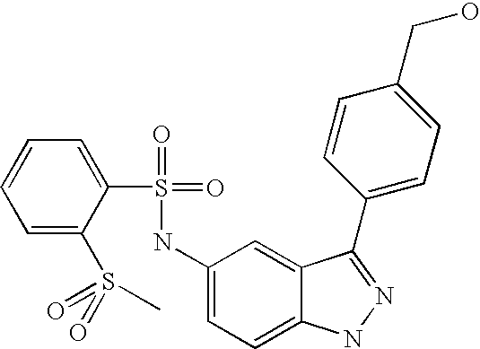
C1=CC=C(S(=O)(=O)C)C(S(=O)(=O)NC2=CC=C3C(=C2)C(C2=CC=C(CO)C=C2)=NN3)=C1
